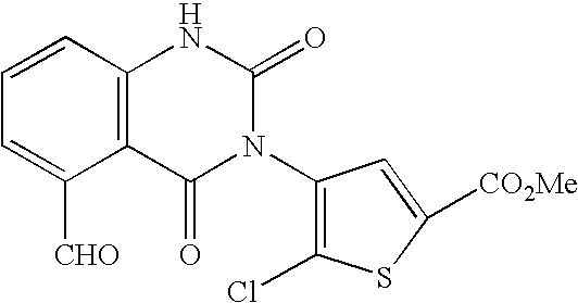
C1=CC2=C(C([CHO])=C1)C(=O)N(C1=C(Cl)SC([CO2Me])=C1)C(=O)N2
